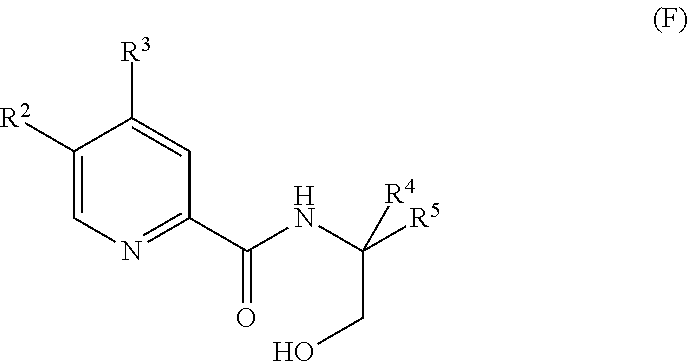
C1([R2])=CN=C(C(NC([R4])(CO)[R5])=O)C=C1[R3]
